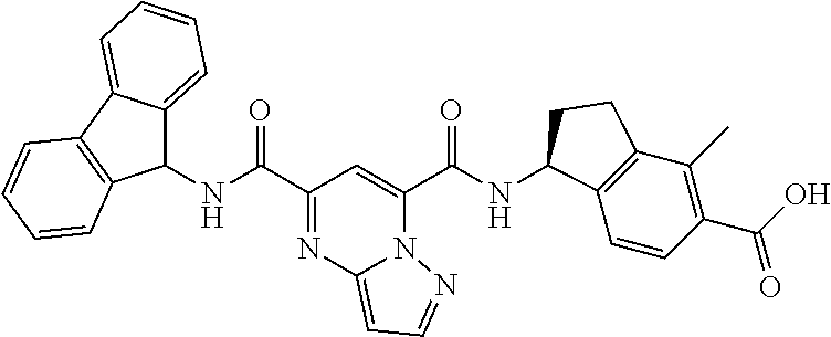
C(C1=NC2=CC=NN2C(C(NC2C3=C(C(C)=C(C(O)=O)C=C3)CC2)=O)=C1)(=O)NC1C2=CC=CC=C2C2=C1C=CC=C2
